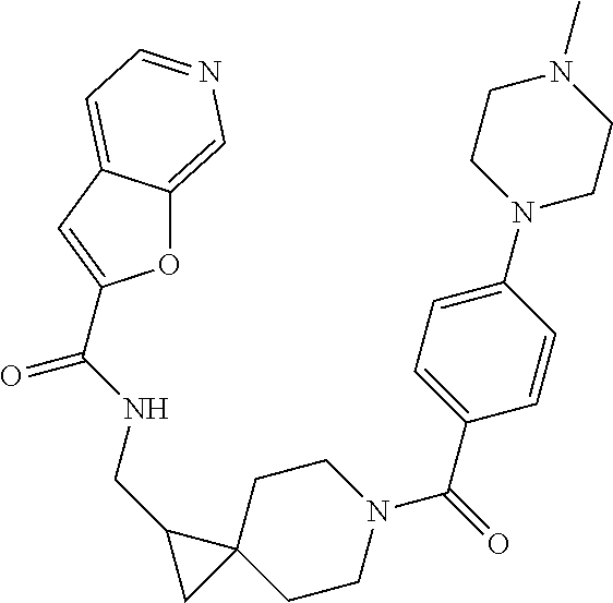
C1CN(C2=CC=C(C(=O)N3CCC4(CC3)C(CNC(=O)C3=CC5=CC=NC=C5O3)C4)C=C2)CCN1C
